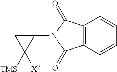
C12=C(C(=O)N(C3CC3([X7])[TMS])C1=O)C=CC=C2
